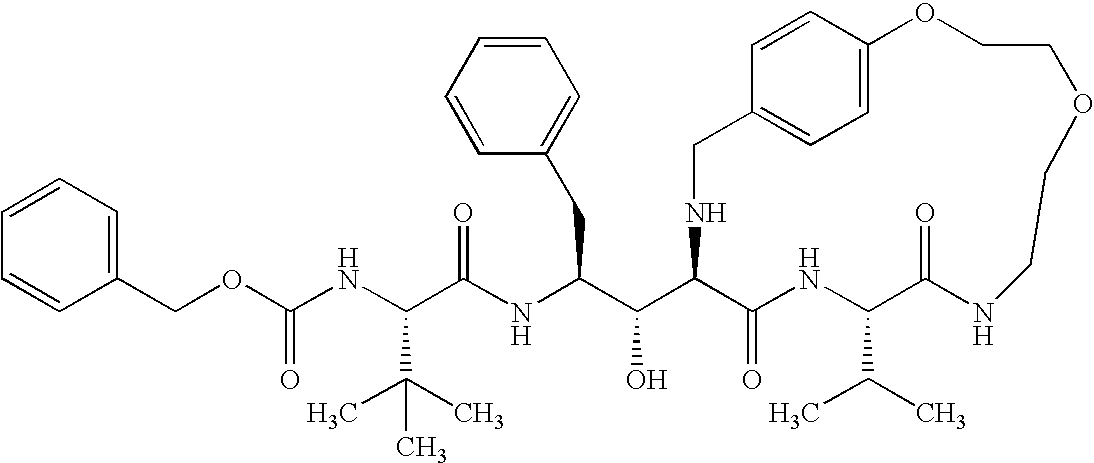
C1(COC(NC(C(NC(C(C2C(=O)NC(C(C)C)C(=O)NCCOCCOC3=CC=C(CN2)C=C3)O)CC2=CC=CC=C2)=O)C(C)(C)C)=O)=CC=CC=C1
